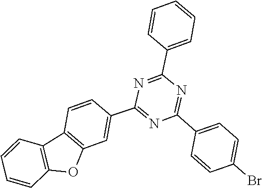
C1(C2=NC(C3=CC=CC=C3)=NC(C3=CC4=C(C5=C(O4)C=CC=C5)C=C3)=N2)=CC=C(Br)C=C1
